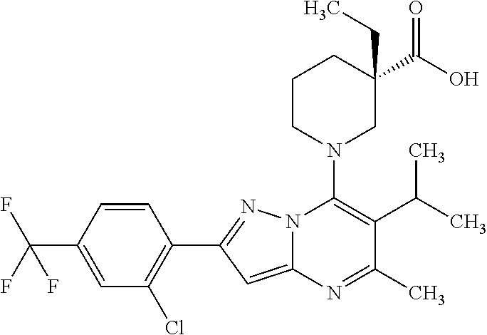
C1=CC(C(F)(F)F)=CC(Cl)=C1C1=NN2C(=C1)N=C(C)C(C(C)C)=C2N1CC(C(O)=O)(CC)CCC1
